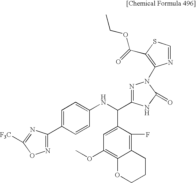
C1=C(C2=NOC([F3C])=N2)C=CC(NC(C2=NN(C3=C(C(=O)OCC)SC=N3)C(=O)N2)C2=CC(OC)=C3C(=C2F)CCCO3)=C1
